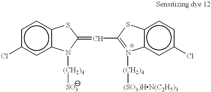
c1c(Cl)cc2c(c1)SC(=CC1=N([(CH2)4][(SO3)HN(C2H5)3])c3c(ccc(Cl)c3)S1)N2[(CH2)4][SO3]
